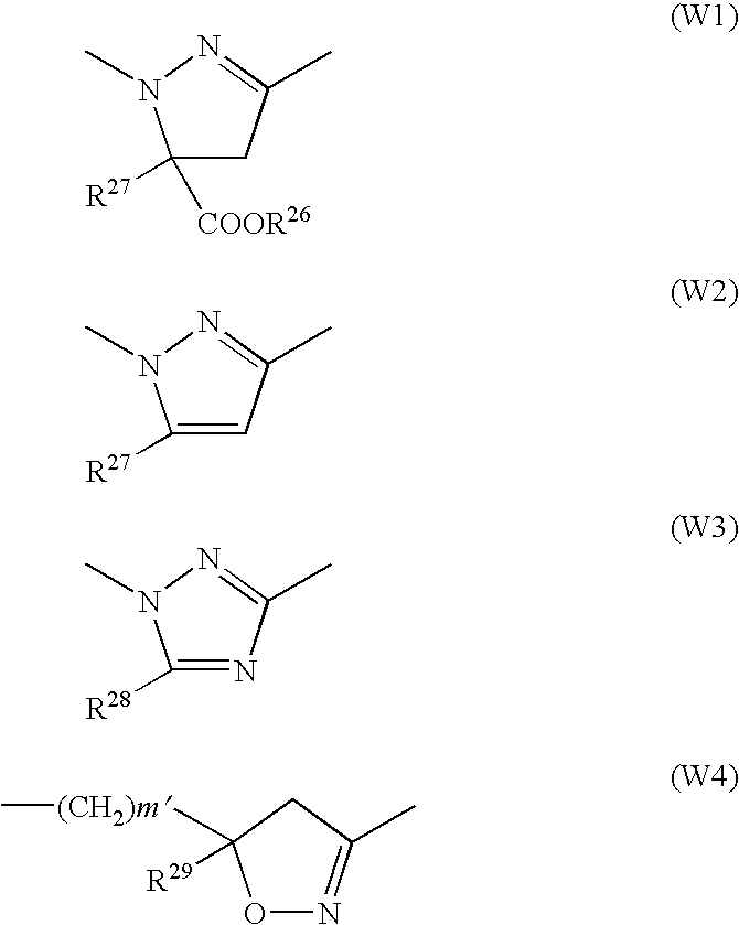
C1([R27])([COOR26])CC(C)=NN1C.C1([R27])=CC(C)=NN1C.C1([R28])=NC(C)=NN1C.O1N=C(C)CC1([(CH2)m]C)[R29]
